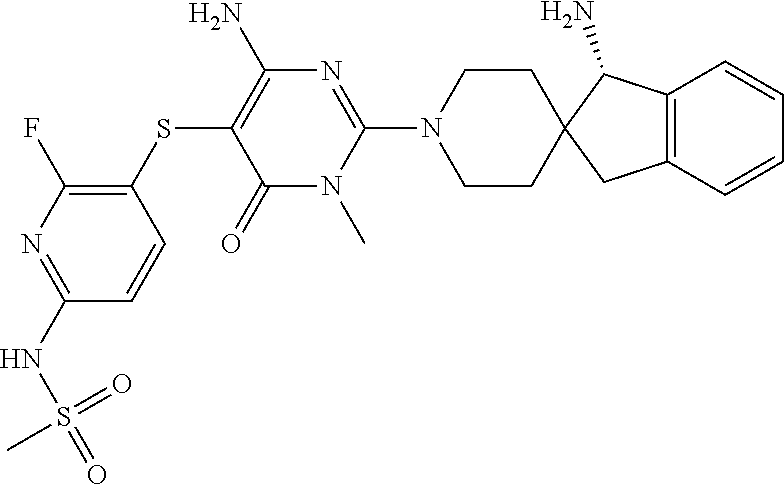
C1=CC(NS(=O)(=O)C)=NC(F)=C1SC1=C(N)N=C(N2CCC3(C(N)C4=C(C3)C=CC=C4)CC2)N(C)C1=O
